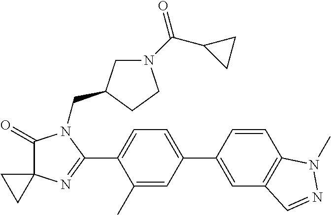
C1(=O)C2(N=C(C3=CC=C(C4=CC5=C(C=C4)N(C)N=C5)C=C3C)N1CC1CN(C(C3CC3)=O)CC1)CC2
